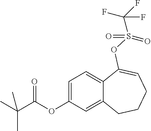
C1=C(OC(=O)C(C)(C)C)C=C2C(=C1)C(OS(=O)(=O)C(F)(F)F)=CCCC2
